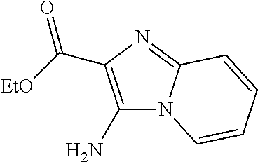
C(C1=C(N)N2C(=N1)C=CC=C2)(=O)[EtO]
